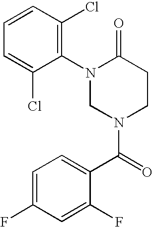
C1(N2CN(C(C3=CC=C(F)C=C3F)=O)CCC2=O)=C(Cl)C=CC=C1Cl
